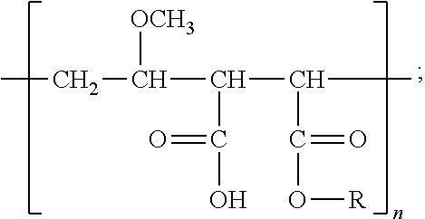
CCC([OCH3])C(C(C)C(O[R])=O)C(O)=O
